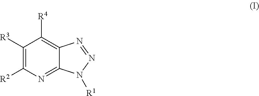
C1([R3])=C([R2])N=C2C(=C1[R4])N=NN2[R1]
